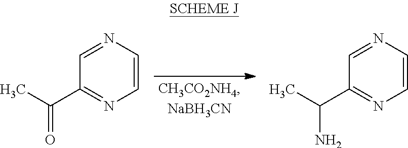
C1(C(C)=O)=NC=CN=C1.C1(C(C)N)=NC=CN=C1
